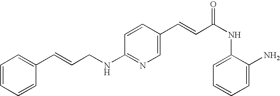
C(NC1=NC=C(C=CC(NC2=CC=CC=C2N)=O)C=C1)C=CC1=CC=CC=C1
